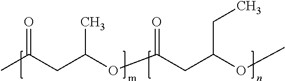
CC(CC(OC(CC(OC)CC)=O)C)=O
